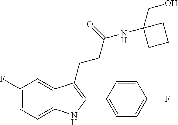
C1=C2C(=CC(F)=C1)C(CCC(NC1(CO)CCC1)=O)=C(C1=CC=C(F)C=C1)N2
